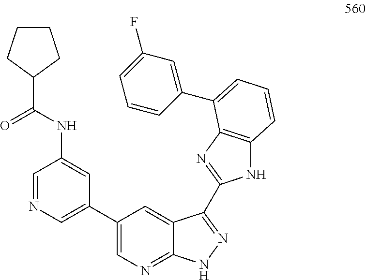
C1=NC=C(C2=CN=C3C(=C2)C(C2=NC4=C(N2)C=CC=C4C2=CC(F)=CC=C2)=NN3)C=C1NC(C1CCCC1)=O
